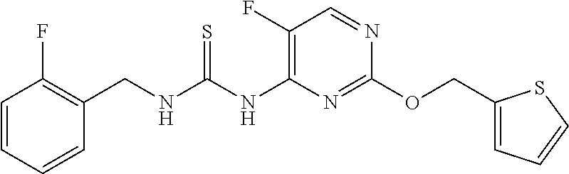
C1(F)=C(NC(NCC2=C(F)C=CC=C2)=S)N=C(OCC2=CC=CS2)N=C1
